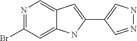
BrC1=NC=C2C(=C1)NC(C1=CNN=C1)=C2
